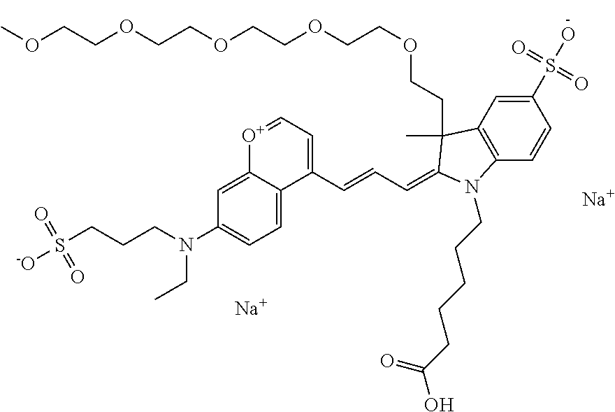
[Na].[Na].C1=C2C(=CC=C1N(CCCS([-O])(=O)=O)CC)C(C=CC=C1C(C)(CCOCCOCCOCCOCCOC)C3=C(C=CC(S(O)(=O)=O)=C3)N1CCCCCC(O)=O)=CC=[O+]2
